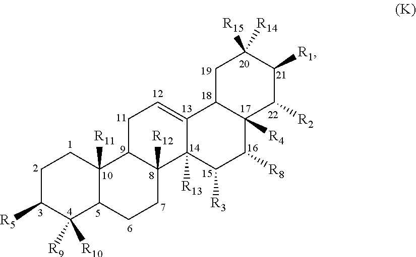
C1C([R5])C([R9])([R10])C2C([R11])(C1)C1C([R12])(CC2)C2([R13])C(=CC1)C1C([R4])(C([R8])C2[R3])C([R2])C([R1])C([R15])([R14])C1
